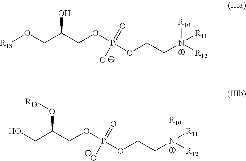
[R13]OCC(COP(OCC[N+]([R12])([R10])[R11])([O-])=O)O.OCC(COP(OCC[N+]([R12])([R10])[R11])([O-])=O)O[R13]
